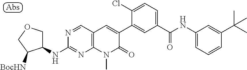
C12=C(C=NC(NC3COCC3[BocHN])=N1)C=C(C1=CC(C(=O)NC3=CC=CC(C(C)(C)C)=C3)=CC=C1Cl)C(=O)N2C
